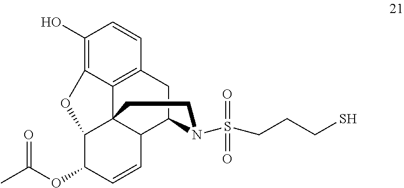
OC1=C2C3=C(C=C1)CC1C4C3(C(C(OC(C)=O)C=C4)O2)CCN1S(CCCS)(=O)=O
